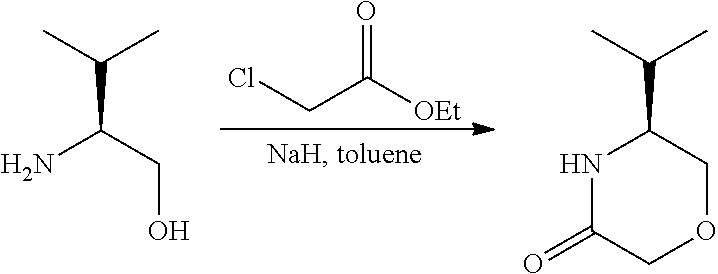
C(C([OEt])=O)Cl.NC(CO)C(C)C.N1C(C(C)C)COCC1=O
